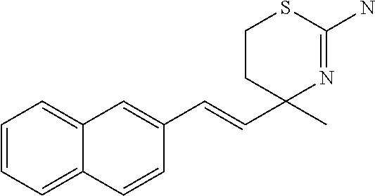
C(C1=CC2=CC=CC=C2C=C1)=CC1(C)CCSC(N)=N1
